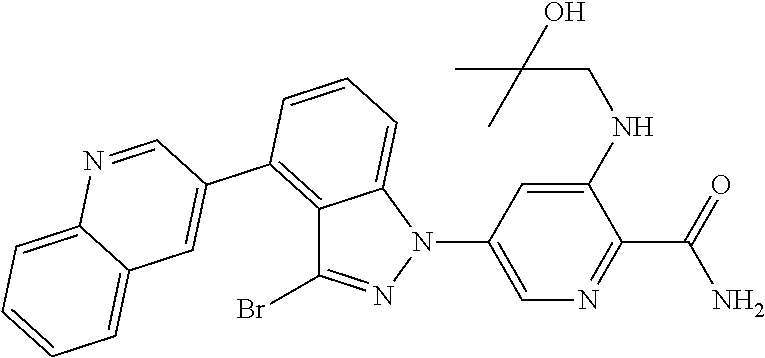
C1(NCC(C)(C)O)=CC(N2C3=CC=CC(C4=CC5=CC=CC=C5N=C4)=C3C(Br)=N2)=CN=C1C(N)=O
